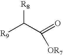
[R9]C(C(=O)[OR7])[R8]
